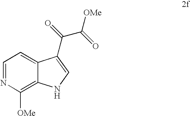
C1=NC([OMe])=C2C(=C1)C(C(=O)C(=O)[OMe])=CN2
